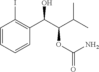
C1=CC=CC(C(C(OC(=O)N)C(C)C)O)=C1I
